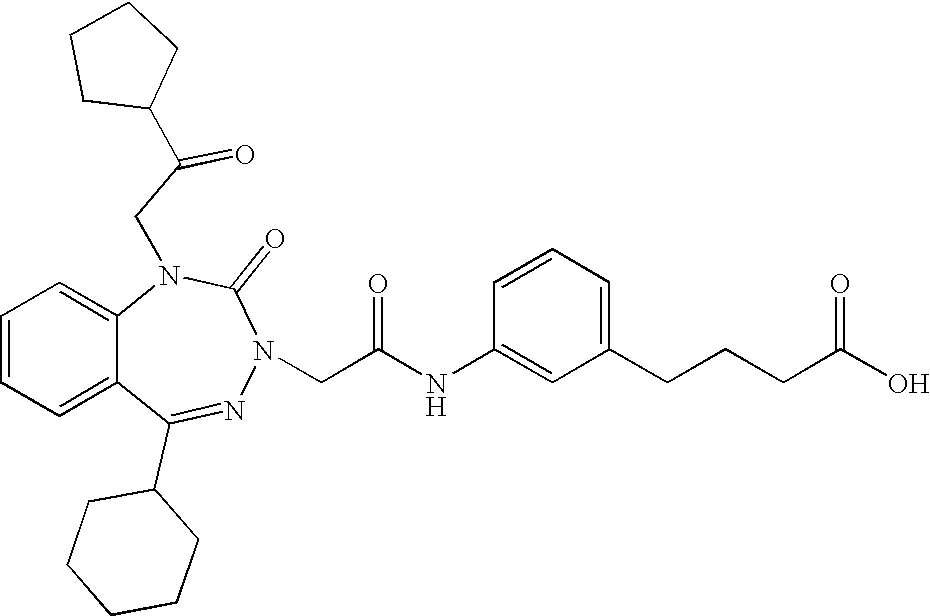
C1=CC=C2C(=C1)N(CC(=O)C1CCCC1)C(=O)N(CC(NC1=CC(CCCC(O)=O)=CC=C1)=O)N=C2C1CCCCC1
